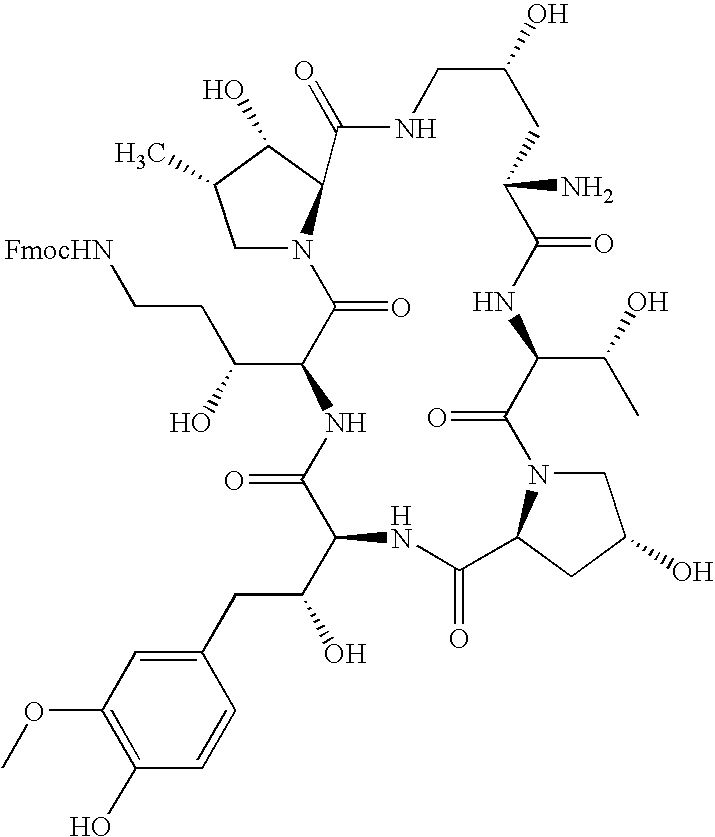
C1N2C(C(O)C1C)C(=O)NCC(O)CC(N)C(=O)NC(C(C)O)C(=O)N1CC(O)CC1C(=O)NC(C(CC1=CC(OC)=C(O)C=C1)O)C(=O)NC(C(O)CC[FmocHN])C2=O
